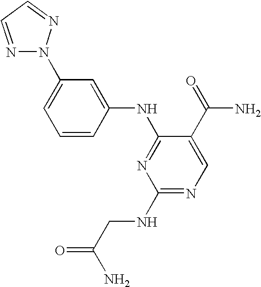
N1=CC=NN1C1=CC=CC(NC2=NC(NCC(N)=O)=NC=C2C(=O)N)=C1
